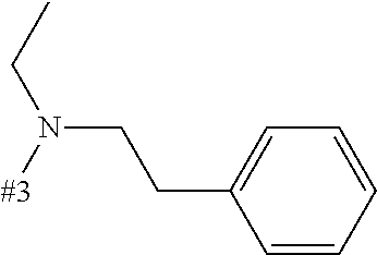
[#3]N(CC)CCC1=CC=CC=C1
